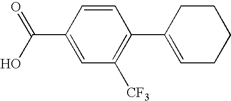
C1=CC(C(=O)O)=CC([CF3])=C1C1=CCCCC1
